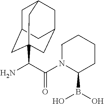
C(C(N)C12CC3CC(CC(C1)C3)C2)(=O)N1C(B(O)O)CCCC1
